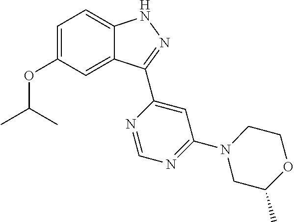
C12=CC(OC(C)C)=CC=C1NN=C2C1=CC(N2CC(C)OCC2)=NC=N1
